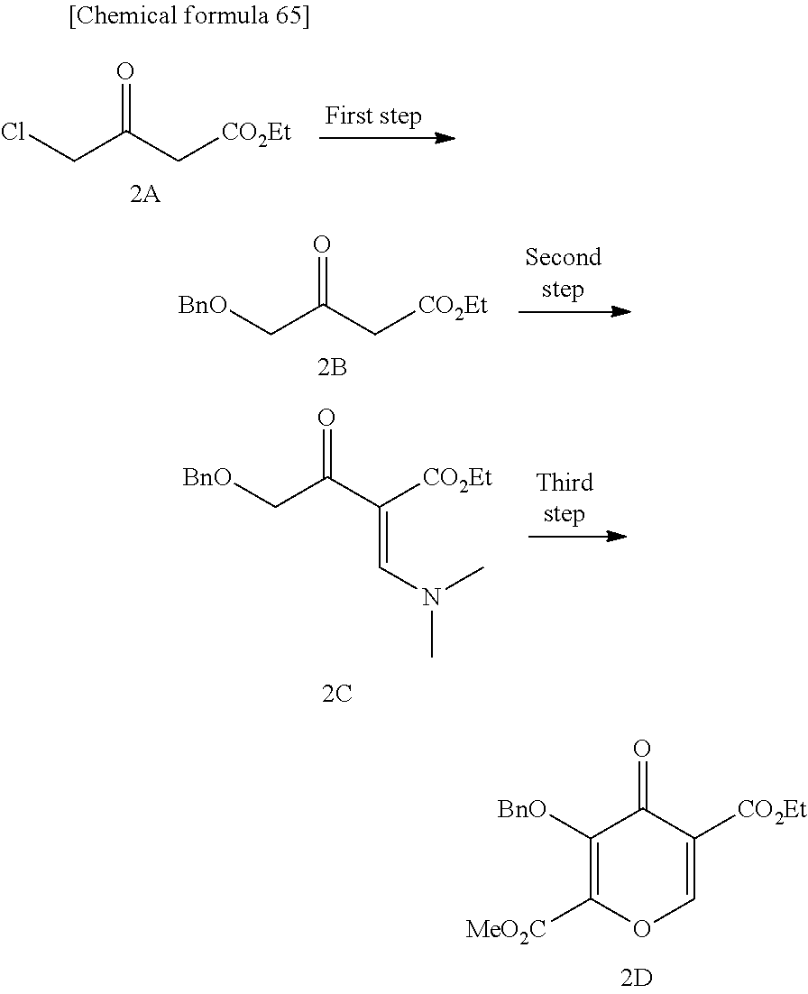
C1([BnO])=C([MeO2C])OC=C([CO2Et])C1=O.C(C(C[CO2Et])=O)Cl.C(C(C[CO2Et])=O)[BnO].C(C(C([CO2Et])=CN(C)C)=O)[BnO]
